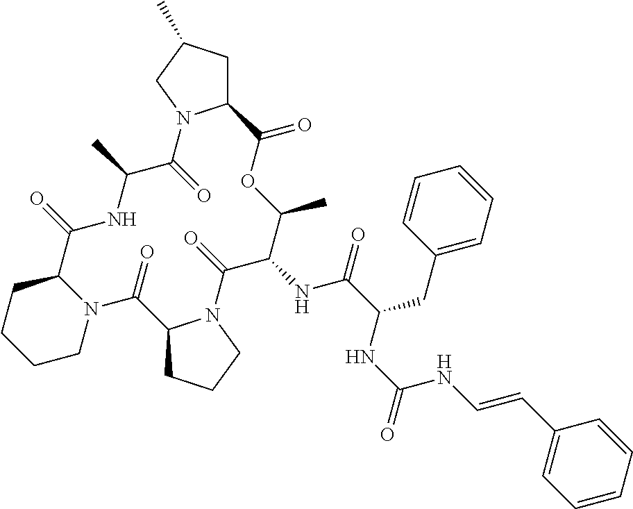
C12CC(C)CN1C(=O)C(C)NC(=O)C1CCCCN1C(=O)C1CCCN1C(=O)C(NC(=O)C(CC1=CC=CC=C1)NC(=O)NC=CC1=CC=CC=C1)C(C)OC2=O
